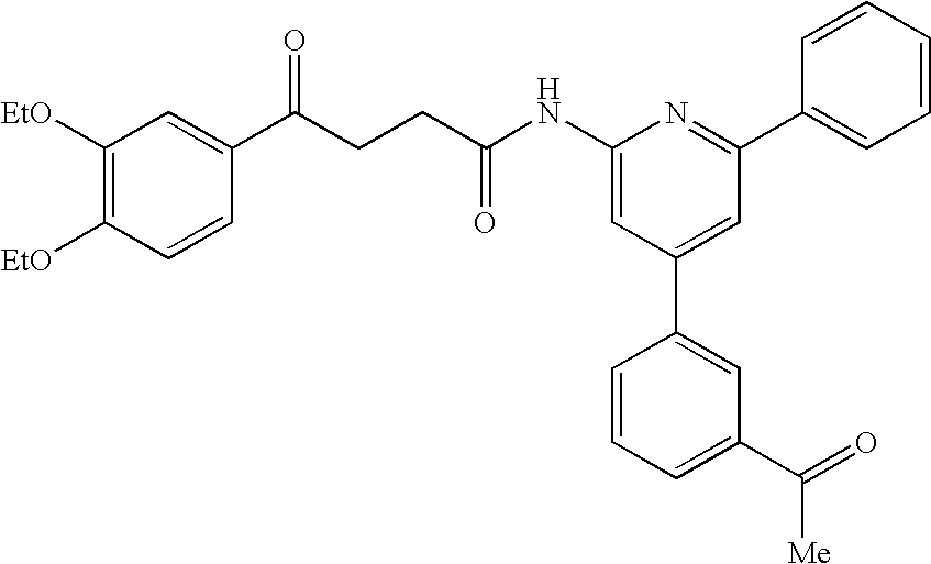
C1([EtO])=C([EtO])C=CC(C(CCC(NC2=CC(C3=CC(C(=O)[Me])=CC=C3)=CC(C3=CC=CC=C3)=N2)=O)=O)=C1
